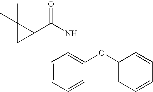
C1=CC=CC(OC2=CC=CC=C2)=C1NC(=O)C1C(C)(C)C1
